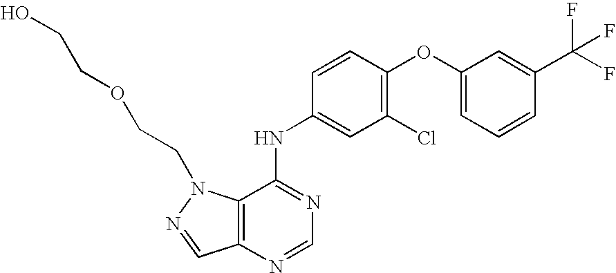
C1=C(C(F)(F)F)C=CC=C1OC1=C(Cl)C=C(NC2=NC=NC3=C2N(CCOCCO)N=C3)C=C1
